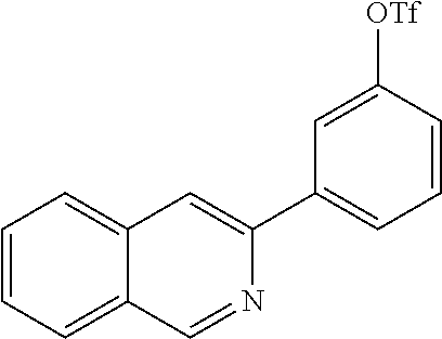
C1=CC=C2C(=C1)C=C(C1=CC=CC([OTf])=C1)N=C2
